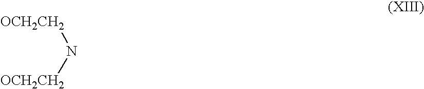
N([OCH2CH2])[OCH2CH2]
